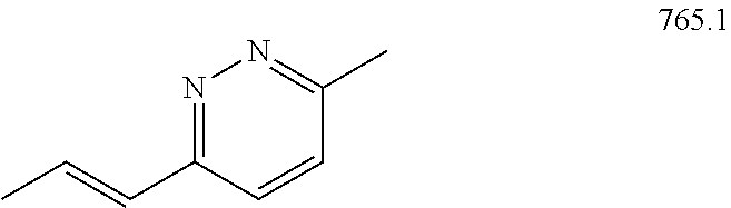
N1=C(C=CC)C=CC(C)=N1
